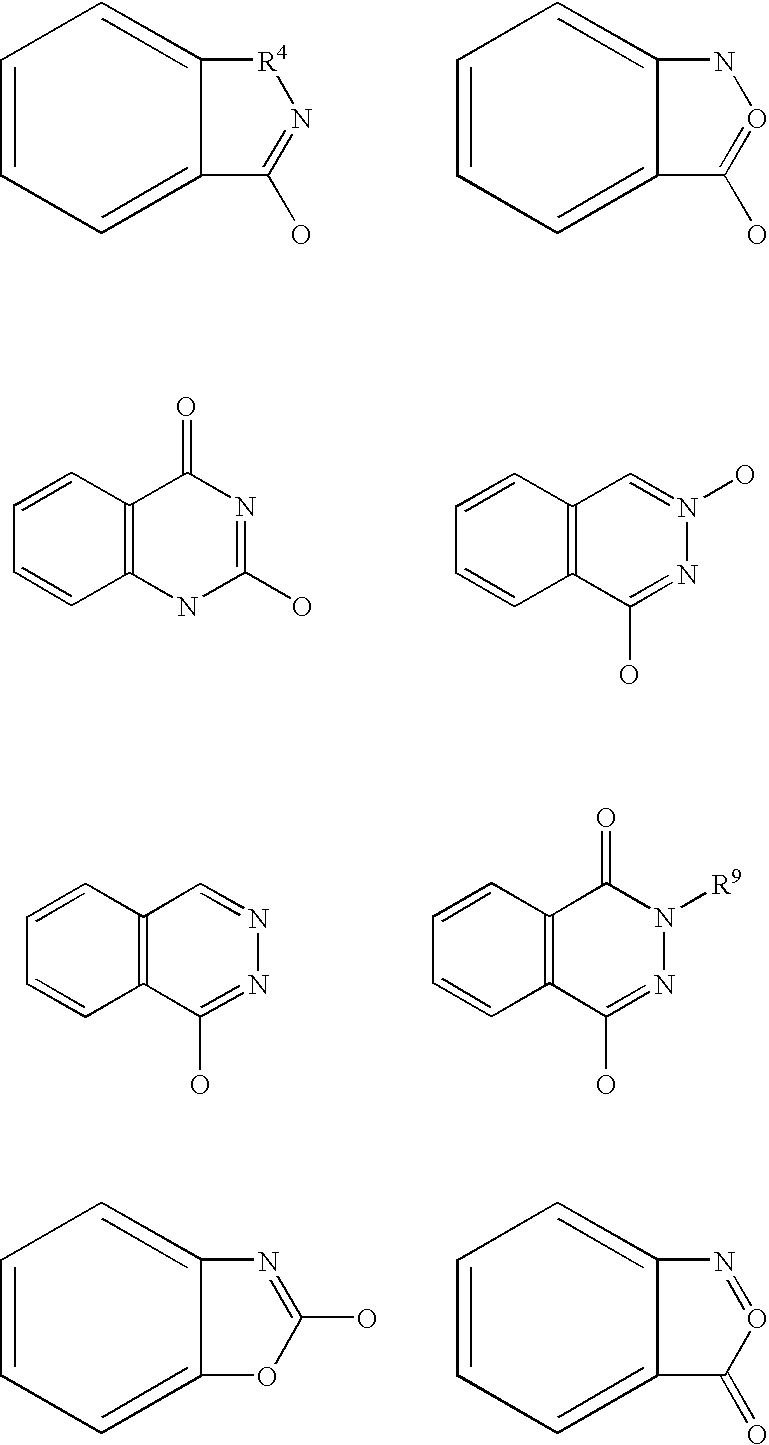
C12=CC=CC=C1C(O)=N[R4]2.C12=CC=CC=C1C(O)=ON2.C12=C(C=CC=C1)C(=O)N=C(O)N2.C12=C(C=CC=C1)C=N(O)N=C2O.C12=C(C=CC=C1)C=NN=C2O.C12=C(C=CC=C1)C(=O)N([R9])N=C2O.C12=CC=CC=C1OC(O)=N2.C12=CC=CC=C1C(=O)O=N2
